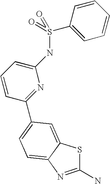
C1(N)=NC2=CC=C(C3=NC(NS(C4=CC=CC=C4)(=O)=O)=CC=C3)C=C2S1
